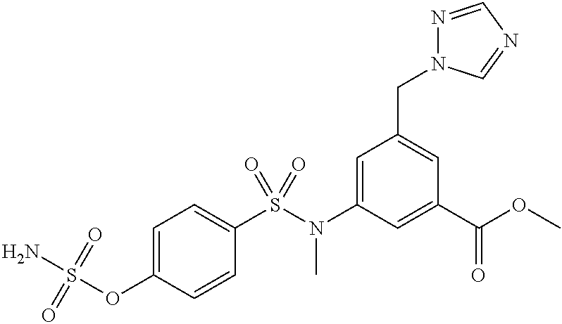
NS(OC1=CC=C(S(N(C2=CC(CN3N=CN=C3)=CC(C(OC)=O)=C2)C)(=O)=O)C=C1)(=O)=O
